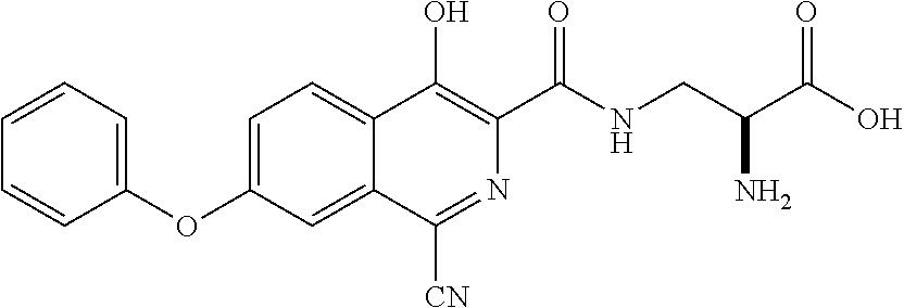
C1=CC=C(OC2=CC=C3C(=C2)C([CN])=NC(C(NCC(C(O)=O)N)=O)=C3O)C=C1
